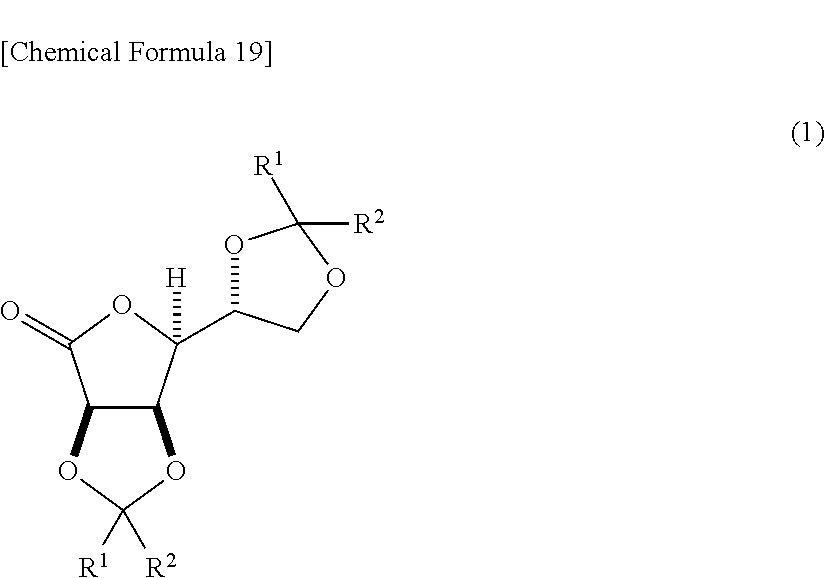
O1C(C2([H])C3C(C(=O)O2)OC([R1])([R2])O3)COC1([R1])[R2]
